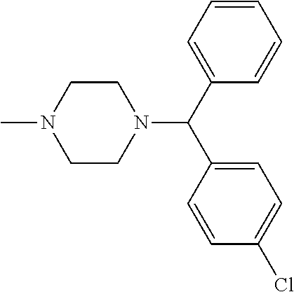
C1=CC=CC(C(C2=CC=C(Cl)C=C2)N2CCN(C)CC2)=C1
